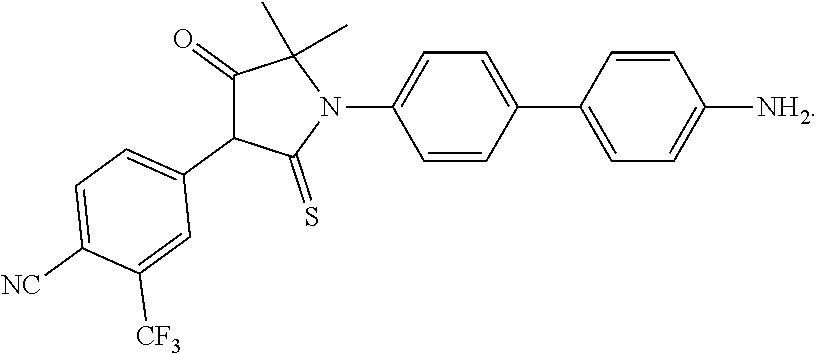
C1(=O)C(C2=CC=C([NC])C([CF3])=C2)C(=S)N(C2=CC=C(C3=CC=C([NH2])C=C3)C=C2)C1(C)C
